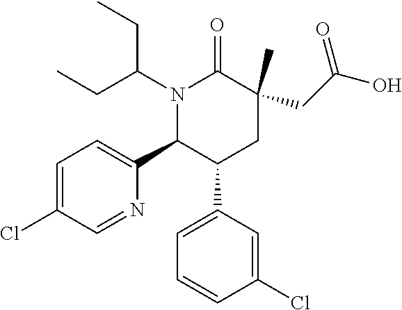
N1(C(CC)CC)C(C2=CC=C(Cl)C=N2)C(C2=CC=CC(Cl)=C2)CC(CC(O)=O)(C)C1=O
